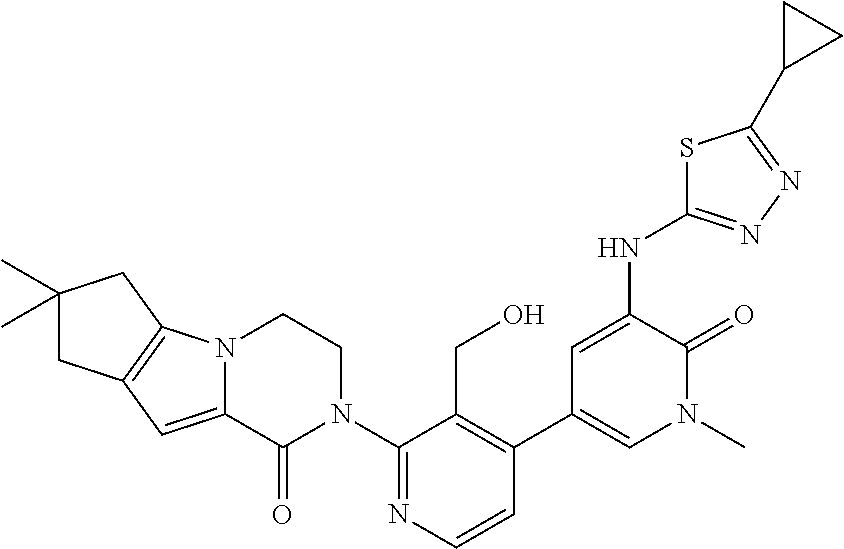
C1=CN=C(N2CCN3C(=CC4=C3CC(C)(C)C4)C2=O)C(CO)=C1C1=CN(C)C(=O)C(NC2=NN=C(C3CC3)S2)=C1
